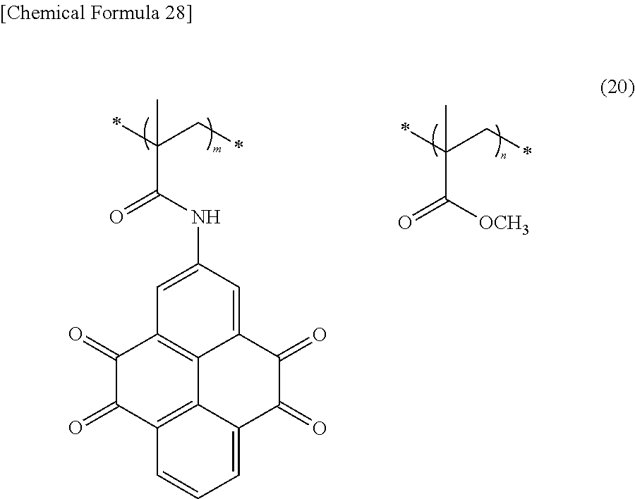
C12=CC=CC3=C1C1=C(C(=O)C3=O)C=C(NC(C(C*)(*)C)=O)C=C1C(=O)C2=O.C(C*)(*)(C)C(=O)[OCH3]
